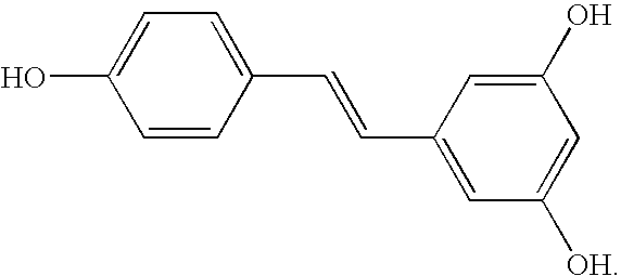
C1=CC(C=CC2=CC([OH])=CC(O)=C2)=CC=C1O
